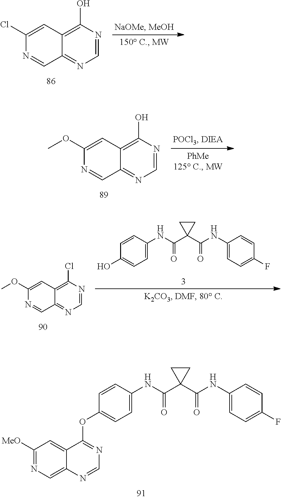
C1=NC(O)=C2C(=N1)C=NC(Cl)=C2.C1=NC(O)=C2C(=N1)C=NC(OC)=C2.C1=NC(Cl)=C2C(=N1)C=NC(OC)=C2.C1=C(NC(C2(C(NC3=CC=C(F)C=C3)=O)CC2)=O)C=CC(O)=C1.C1=NC2=CN=C([MeO])C=C2C(OC2=CC=C(NC(C3(C(NC4=CC=C(F)C=C4)=O)CC3)=O)C=C2)=N1
